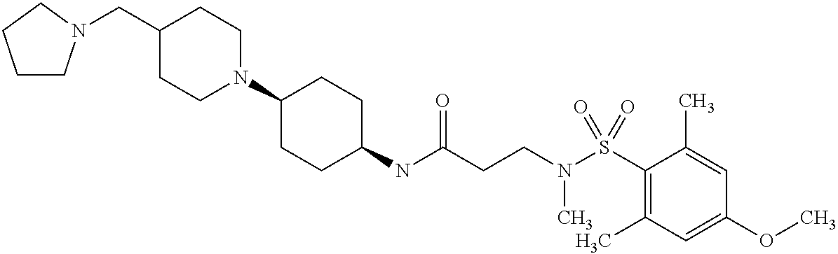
N(C(CCN(S(C1=C(C)C=C(OC)C=C1C)(=O)=O)C)=O)C1CCC(N2CCC(CN3CCCC3)CC2)CC1
